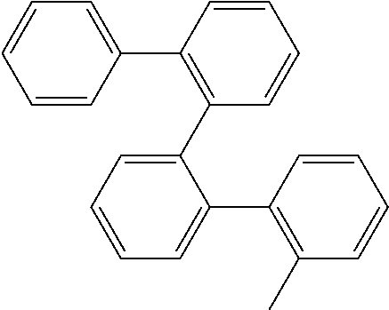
C1=CC(C2=C(C3=CC=CC=C3C3=C(C)C=CC=C3)C=CC=C2)=CC=C1
